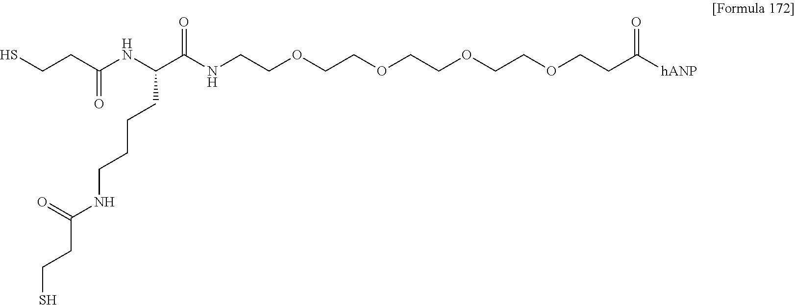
SCCC(NC(C(NCCOCCOCCOCCOCCC([hANP])=O)=O)CCCCNC(CCS)=O)=O
